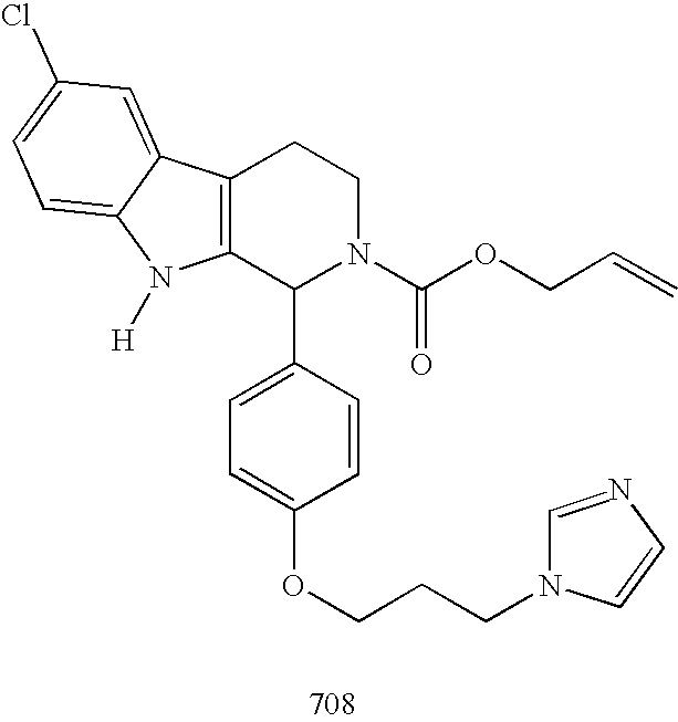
C12=C(C(C3=CC=C(OCCCN4C=NC=C4)C=C3)N(C(OCC=C)=O)CC1)N([H])C1=CC=C(Cl)C=C21
